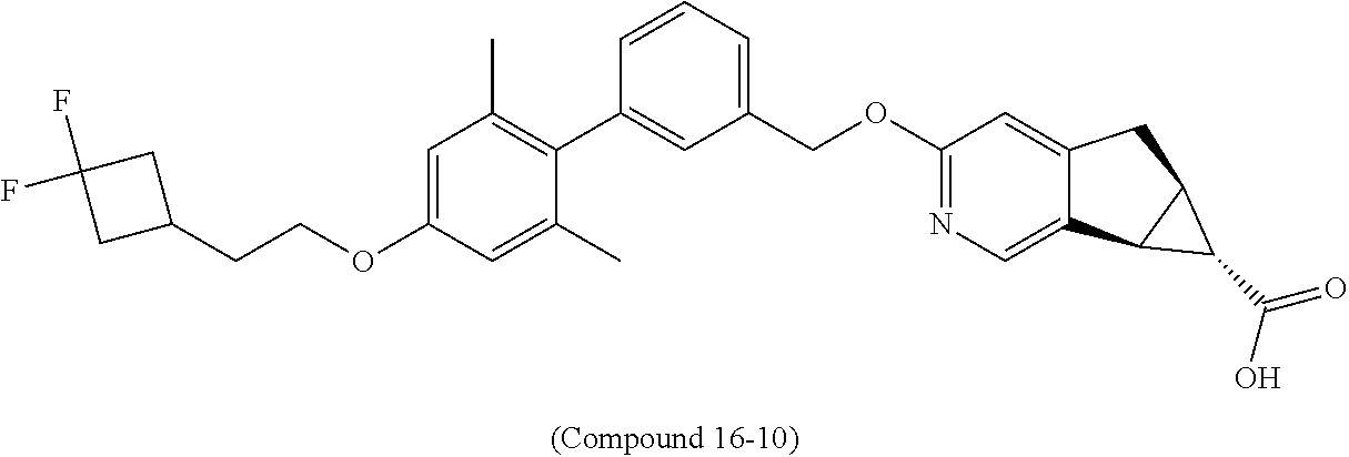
C1(C)=CC(OCCC2CC(F)(F)C2)=CC(C)=C1C1=CC(COC2=NC=C3C(=C2)CC2C3C2C(=O)O)=CC=C1
